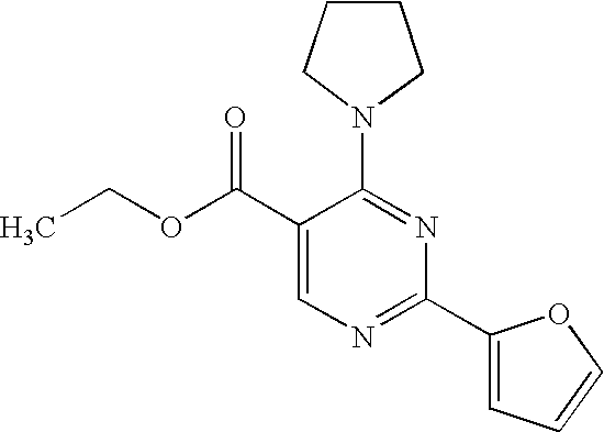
C1(C(OCC)=O)=CN=C(C2=CC=CO2)N=C1N1CCCC1
